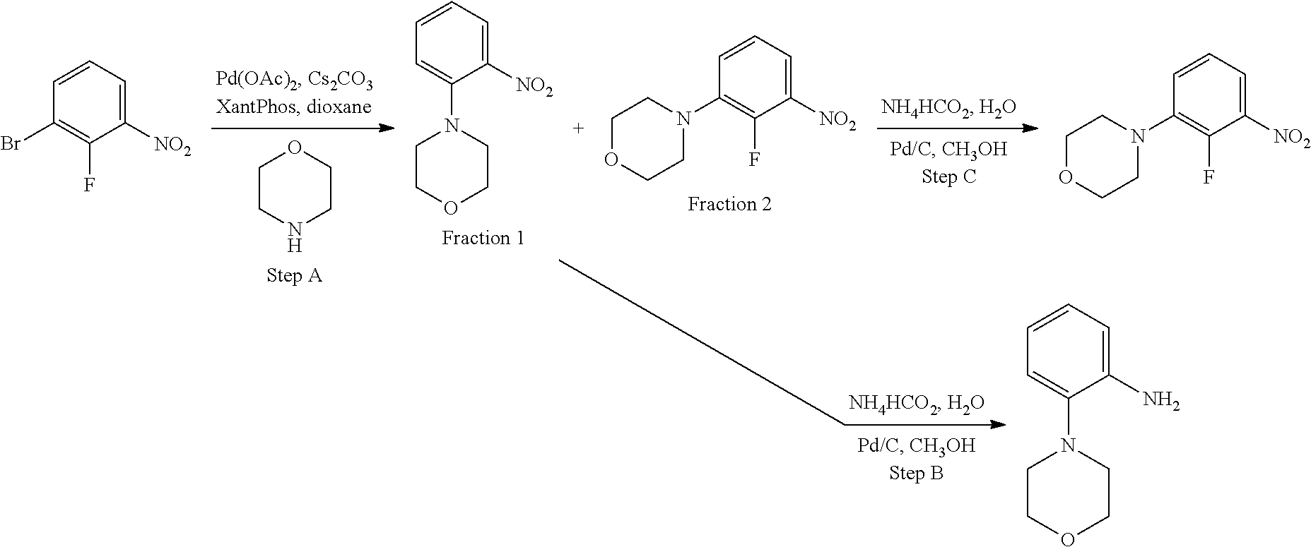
C1CNCCO1.C1CN(C2=CC=CC=C2[NO2])CCO1.C1=CC=C([NO2])C(F)=C1N1CCOCC1.C1=CC=C([NO2])C(F)=C1Br.C1=CC=C([NO2])C(F)=C1N1CCOCC1.C1CN(C2=CC=CC=C2N)CCO1
